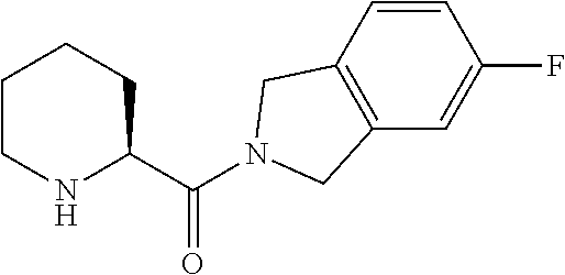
C(C1NCCCC1)(=O)N1CC2=C(C=C(F)C=C2)C1
